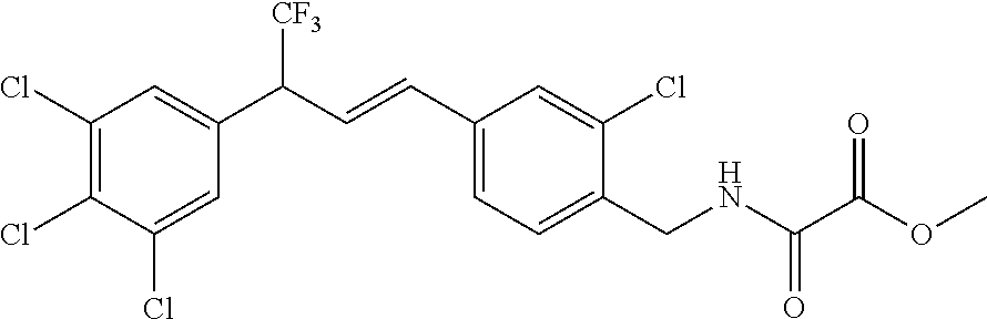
C1(Cl)=C(Cl)C(Cl)=CC(C(C=CC2=CC=C(CNC(C(OC)=O)=O)C(Cl)=C2)[CF3])=C1
